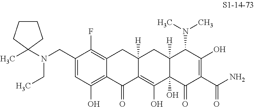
N(CC1=CC(O)=C2C(=C1F)CC1([H])C(=C(O)C3(O)C([H])(C1)C(N(C)C)C(O)=C(C(N)=O)C3=O)C2=O)(CC)C1(C)CCCC1
